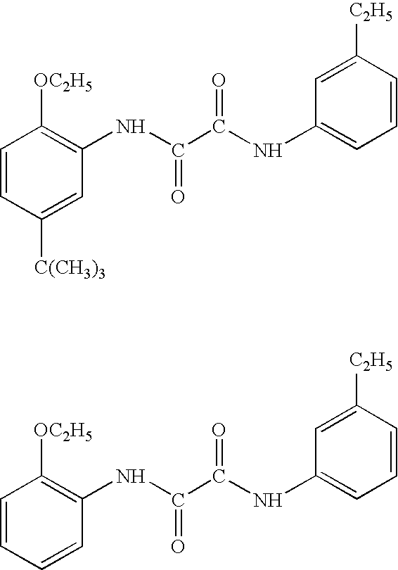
C1=CC([C(CH3)3])=CC(NC(C(NC2=CC=CC([C2H5])=C2)=O)=O)=C1[OC2H5].C1=CC=CC(NC(C(NC2=CC=CC([C2H5])=C2)=O)=O)=C1[OC2H5]
